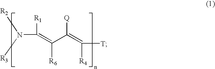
N(C(=C(C(=C([T])[R4])[Q])[R6])[R1])([R3])[R2]
